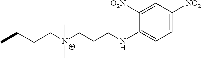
C([N+](CCCNC1=CC=C([NO2])C=C1[O2N])(C)C)CCC
